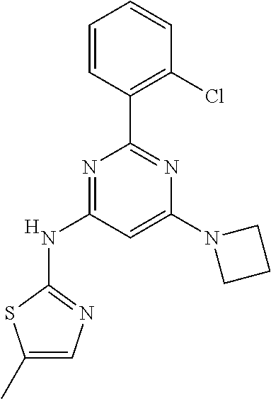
C1=CC(C2=NC(N3CCC3)=CC(NC3=NC=C(C)S3)=N2)=C(Cl)C=C1.[H]
